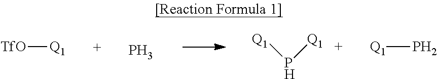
[TfO][Q1].P.[Q1]P[Q1].[Q1]P
